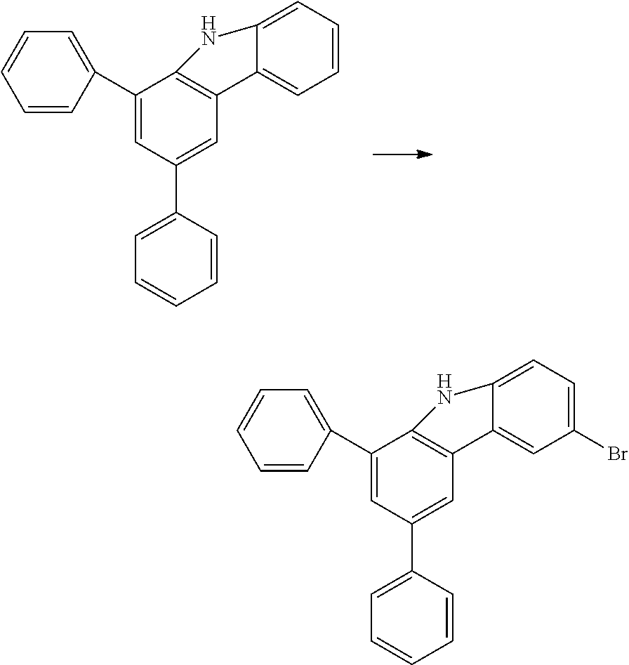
C1(C2=CC=CC=C2)=CC(C2=CC=CC=C2)=CC2=C1NC1=CC=C(Br)C=C21.C1(C2=CC=CC=C2)=CC(C2=CC=CC=C2)=CC2=C1NC1=CC=CC=C21
